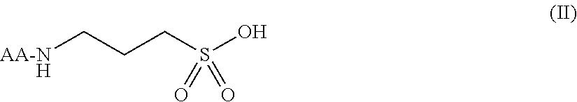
[AA-NH]CCCS(O)(=O)=O
